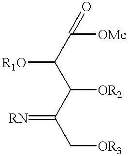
[R1O]C(C(=O)[OMe])C(C(C[OR3])=[RN])[OR2]
